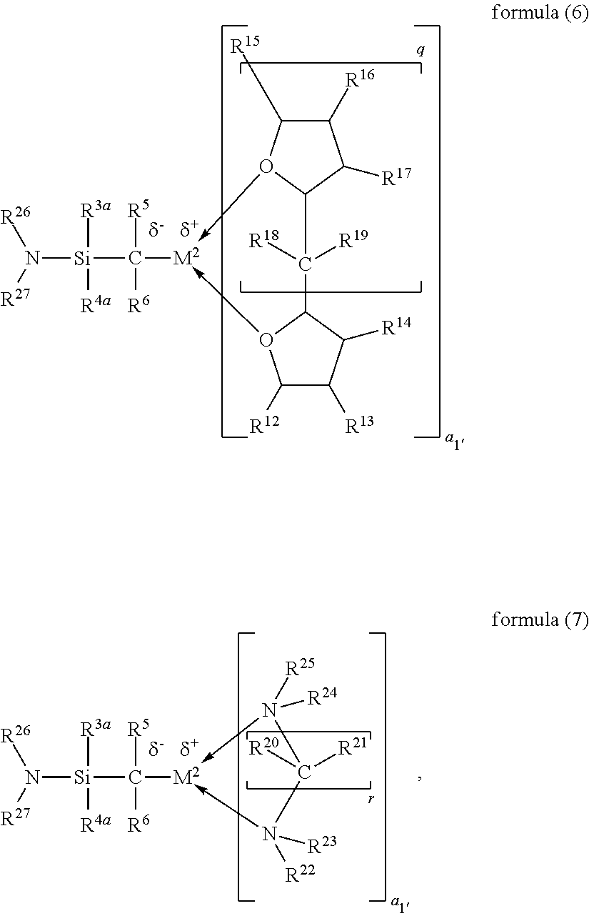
C1([R12])C([R13])C([R14])C2O1->[M2](C([Si](N([R27])[R26])([R3a])[R4a])([R5])[R6])-O1C(C2([R18])[R19])C([R17])C([R16])C1[R15].N([Si](C([R5])([R6])[M2]1-N([R25])([R24])C([R21])([R20])N->1([R22])[R23])([R3a])[R4a])([R27])[R26]
